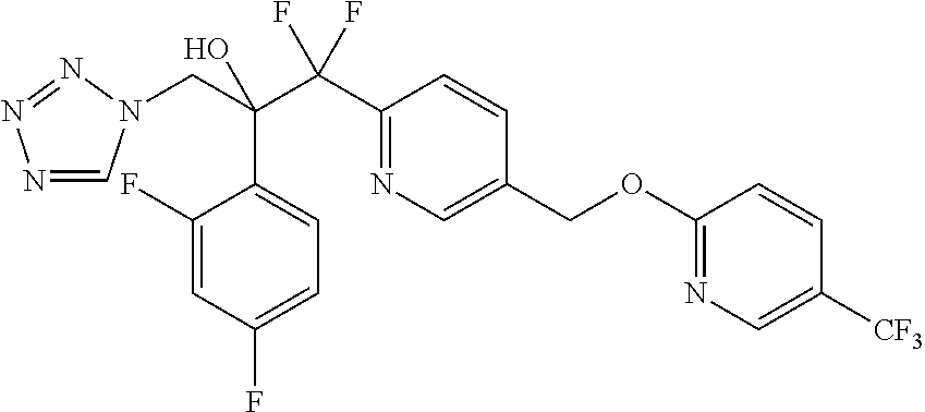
N1=CN(CC(C(C2=NC=C(COC3=NC=C([CF3])C=C3)C=C2)(F)F)(O)C2=CC=C(F)C=C2F)N=N1
